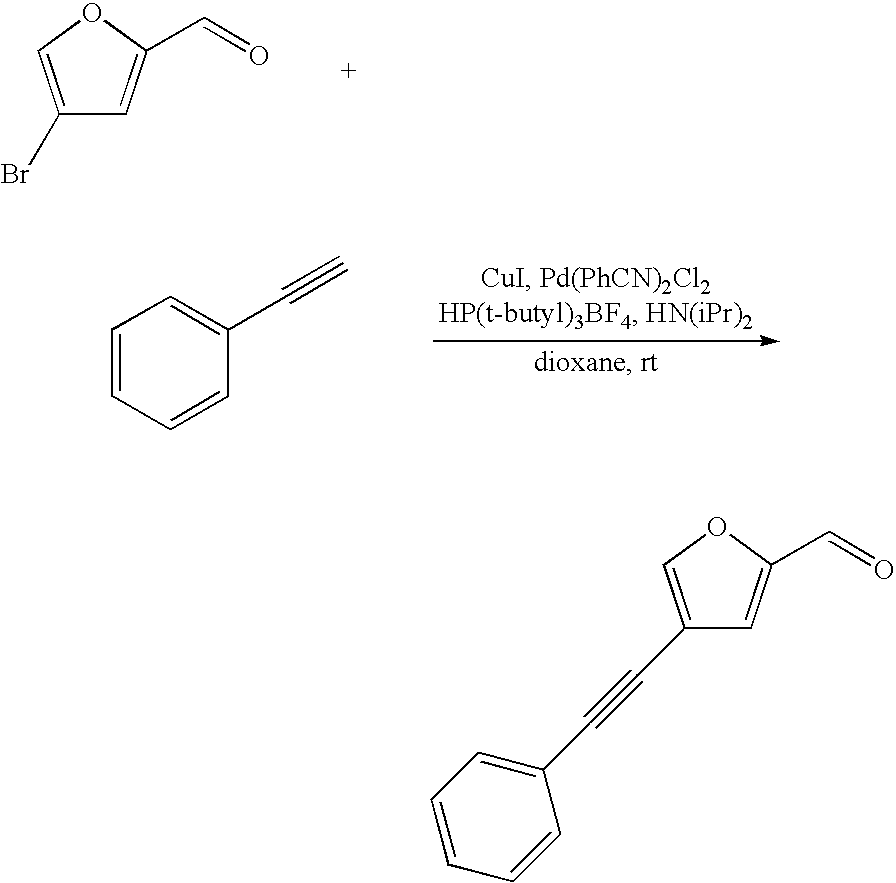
C1(Br)=COC(C=O)=C1.C1=CC=CC(C#C)=C1.C1(C#CC2=CC=CC=C2)=COC(C=O)=C1
